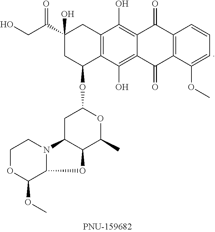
COC1=CC=CC2=C1C(=O)C1=C(O)C3=C(C(O)=C1C2=O)CC(O)(C(CO)=O)CC3OC1CC2C(C(C)O1)OC1N2CCOC1OC
